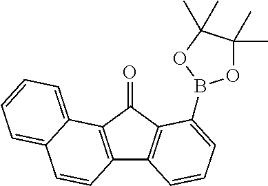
C12=C(C(=O)C3=C1C=CC=C3B1OC(C)(C)C(C)(C)O1)C1=CC=CC=C1C=C2
